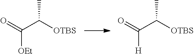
O=C(C([OTBS])C)[H].O=C(C([OTBS])C)[OEt]
